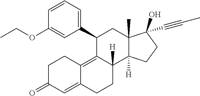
C1=CC=C(C2C3=C4C(=CC(=O)CC4)CCC3([H])C3([H])C(C)(C2)C(O)(C#CC)CC3)C=C1OCC
